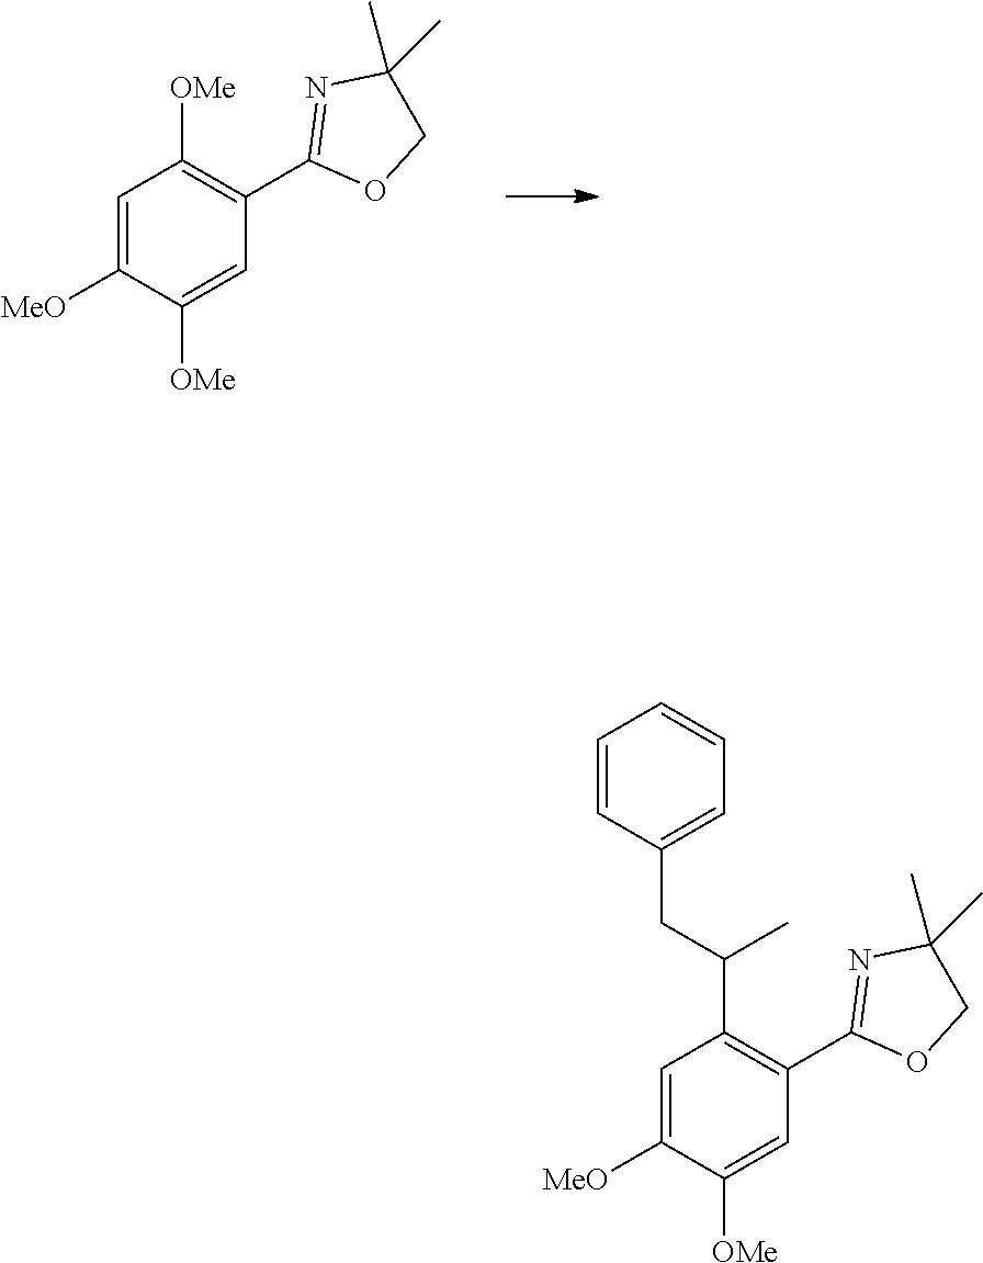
C1=C([MeO])C([OMe])=CC(C2=NC(C)(C)CO2)=C1[OMe].C1=C([MeO])C([OMe])=CC(C2=NC(C)(C)CO2)=C1C(CC1=CC=CC=C1)C
